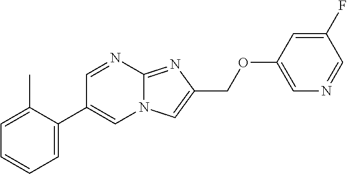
C1=C(C2=CN3C(=NC(COC4=CN=CC(F)=C4)=C3)N=C2)C(C)=CC=C1
